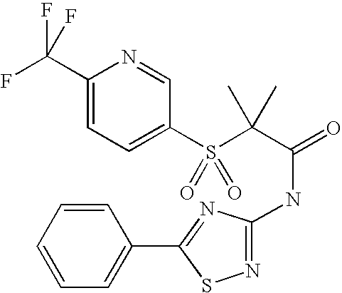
C1(C(F)(F)F)=CC=C(S(C(C(=O)NC2=NSC(C3=CC=CC=C3)=N2)(C)C)(=O)=O)C=N1
